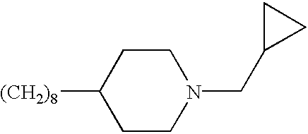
C1CN(CC2CC2)CCC1[(CH2)8]
